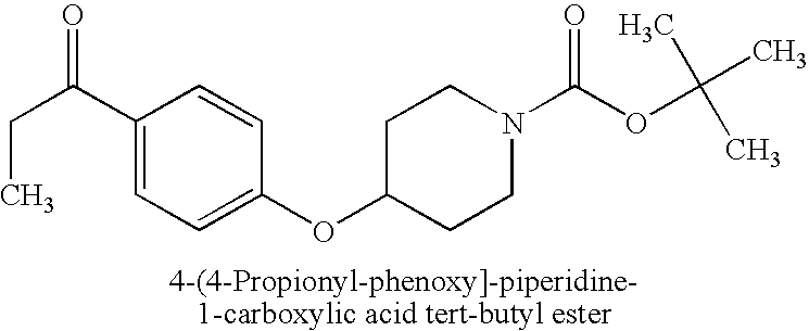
C(C(C1=CC=C(OC2CCN(C(=O)OC(C)(C)C)CC2)C=C1)=O)C
